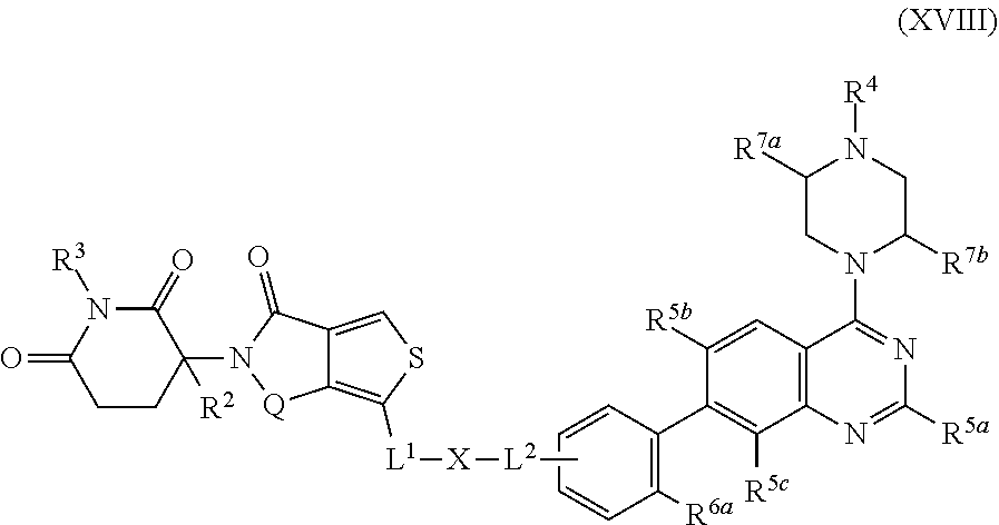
C1([R5b])=CC2=C(C([R5c])=C1C1=C([R6a])C=CC=C1)N=C([R5a])N=C2N1C([R7b])CN([R4])C([R7a])C1.C[L2][X][L1]C1=C2C(=CS1)C(=O)N(C1([R2])C(=O)N([R3])C(=O)CC1)[Q]2
